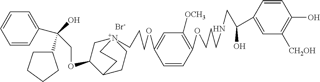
[Br-].C(OC1C[N+]2(CCCOC3=CC([OCH3])=C(OCCCNCC(C4=CC([CH2OH])=C(O)C=C4)O)C=C3)CCC1CC2)C(O)(C1CCCC1)C1=CC=CC=C1
